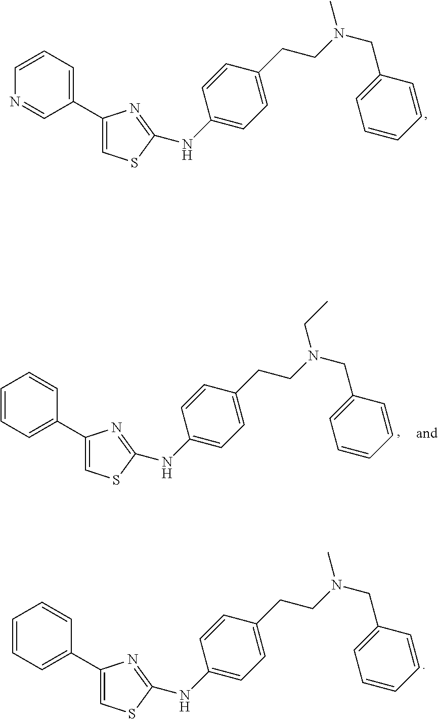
C1=CC=C(C2=CSC(NC3=CC=C(CCN(CC4=CC=CC=C4)C)C=C3)=N2)C=C1.C1=CC=C(C2=CSC(NC3=CC=C(CCN(CC4=CC=CC=C4)C)C=C3)=N2)C=N1.C1=CC=C(C2=CSC(NC3=CC=C(CCN(CC4=CC=CC=C4)CC)C=C3)=N2)C=C1
